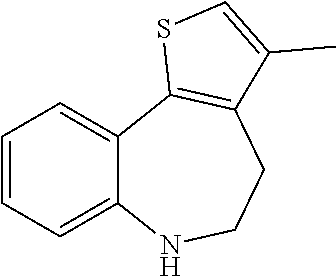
C1=CC=C2C(=C1)C1=C(CCN2)C(C)=CS1
